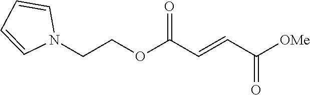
C(COC(C=CC([OMe])=O)=O)N1C=CC=C1
